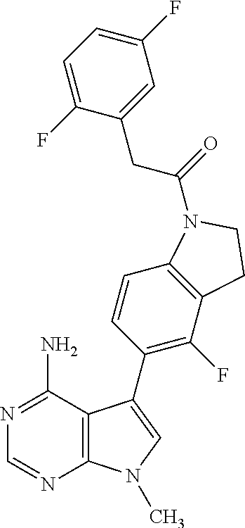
C12=C(C=CC(C3=CN(C)C4=C3C(N)=NC=N4)=C1F)N(C(CC1=CC(F)=CC=C1F)=O)CC2
